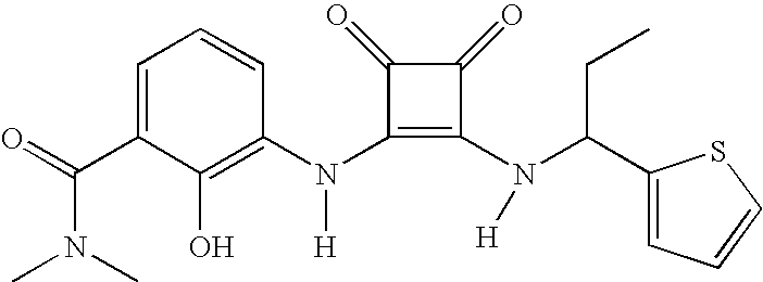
C(C1=CC=CC(N(C2=C(N([H])C(C3=CC=CS3)CC)C(=O)C2=O)[H])=C1O)(=O)N(C)C
